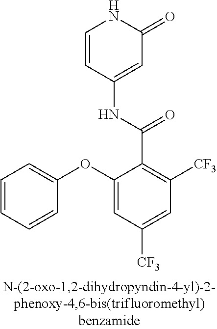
O(C1=CC([CF3])=CC([CF3])=C1C(=O)NC1=CC(=O)NC=C1)C1=CC=CC=C1
